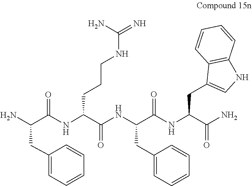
C1=CC=CC=C1CC(C(=O)NC(CCCNC(N)=N)C(NC(CC1=CC=CC=C1)C(=O)NC(C(=O)N)CC1=CNC2=C1C=CC=C2)=O)N
